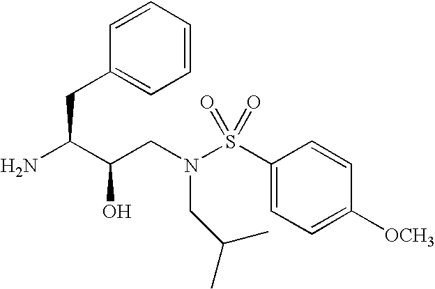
NC(C(CN(S(C1=CC=C([OCH3])C=C1)(=O)=O)CC(C)C)O)CC1=CC=CC=C1
